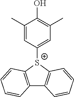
[S+]1(C2=CC(C)=C(O)C(C)=C2)C2=C(C3=C1C=CC=C3)C=CC=C2
